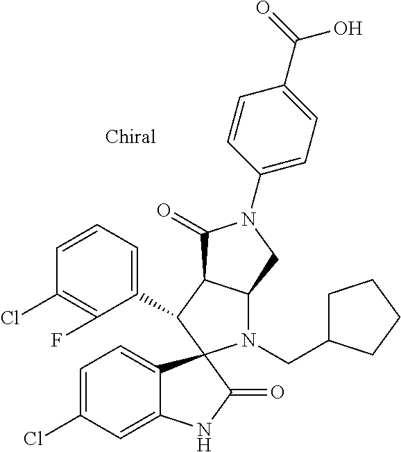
C1(C2C3C(N(CC4CCCC4)C24C2=CC=C(Cl)C=C2NC4=O)CN(C2=CC=C(C(=O)O)C=C2)C3=O)=CC=CC(Cl)=C1F
